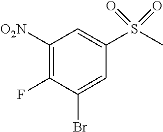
C1([O2N])=C(F)C(Br)=CC(S(C)(=O)=O)=C1
